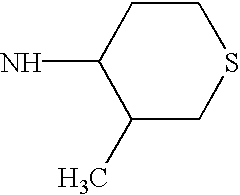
C1(C)CSCCC1N
